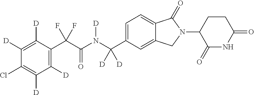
C1([D])=C([D])C(C(C(N(C(C2=CC=C3C(=C2)CN(C2C(=O)NC(=O)CC2)C3=O)([D])[D])[D])=O)(F)F)=C([D])C([D])=C1Cl
